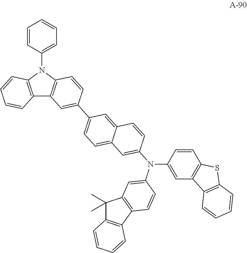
C1=CC=C(N2C3=C(C4=C2C=CC(C2=CC=C5C(=C2)C=CC(N(C2=CC6=C(C7=C(C6(C)C)C=CC=C7)C=C2)C2=CC6=C(C=C2)SC2=C6C=CC=C2)=C5)=C4)C=CC=C3)C=C1
